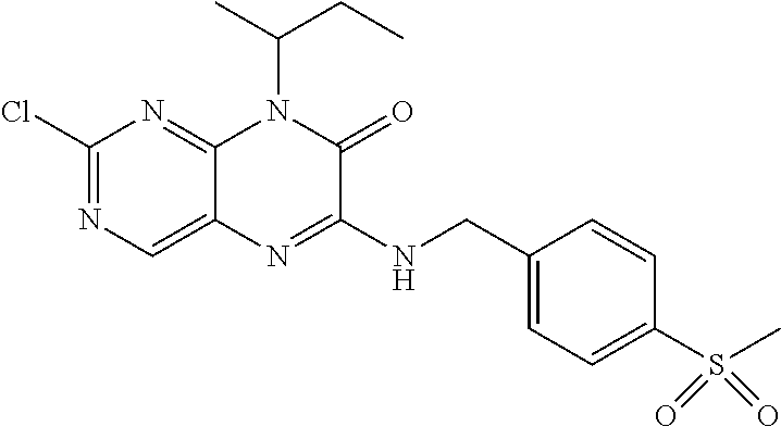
C1(Cl)=NC=C2C(=N1)N(C(C)CC)C(=O)C(NCC1=CC=C(S(C)(=O)=O)C=C1)=N2
